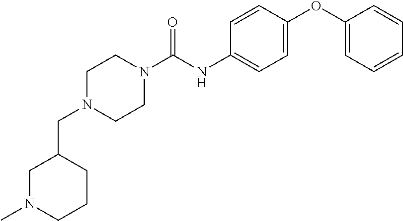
C1(CN2CCN(C(=O)NC3=CC=C(OC4=CC=CC=C4)C=C3)CC2)CN(C)CCC1
